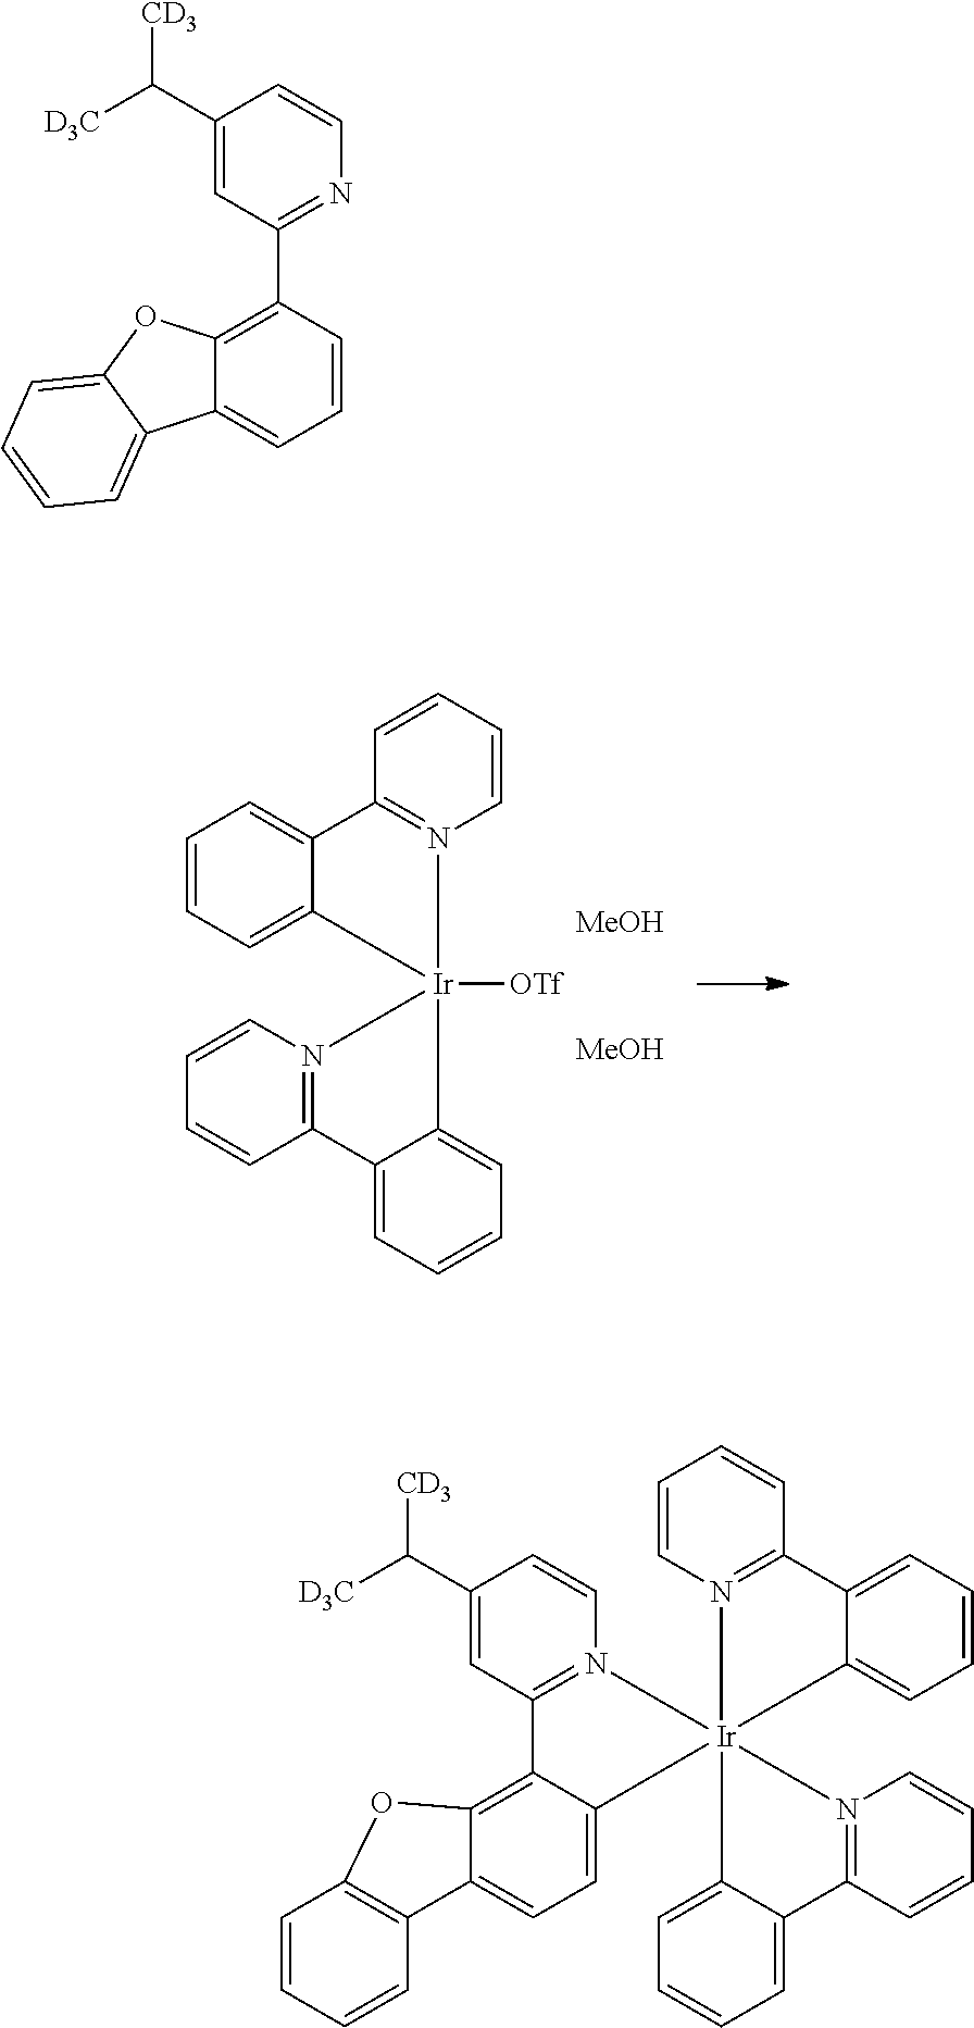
C1=CC=CN2=C1C1=CC=CC=C1[Ir]21([OTf])N2=C(C=CC=C2)C2=CC=CC=C21.[MeOH].[MeOH].C12=C(C3=NC=CC(C([CD3])[D3C])=C3)C=CC=C1C1=CC=CC=C1O2.C1=CN2=C(C=C1)C1=CC=CC=C1[Ir]213(N2=C(C=C(C([CD3])[D3C])C=C2)C2=C4C(=CC=C21)C1=C(C=CC=C1)O4)N1=C(C=CC=C1)C1=CC=CC=C31
